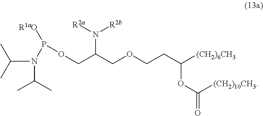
C(C(COCCC([(CH2)6CH3])OC([(CH2)10CH3])=O)N([R2b])[R2a])OP(N(C(C)C)C(C)C)[R1aO]
